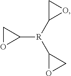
C1OC1[R](C1OC1)C1OC1
